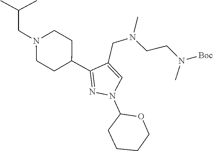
C(CN(C)[Boc])N(C)CC1=CN(C2CCCCO2)N=C1C1CCN(CC(C)C)CC1
